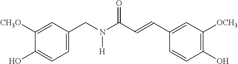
C1=C(CN(C(C=CC2=CC([OCH3])=C(O)C=C2)=O)[H])C=C([CH3O])C(O)=C1
